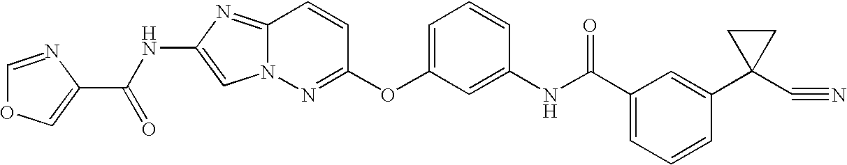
C1=NC(C(=O)NC2=CN3C(=N2)C=CC(OC2=CC=CC(NC(C4=CC=CC(C5(C#N)CC5)=C4)=O)=C2)=N3)=CO1
